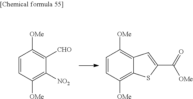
C1=CC([OMe])=C([NO2])C([CHO])=C1[OMe].C1=CC([OMe])=C2C(=C1[OMe])C=C(C(=O)[OMe])S2
